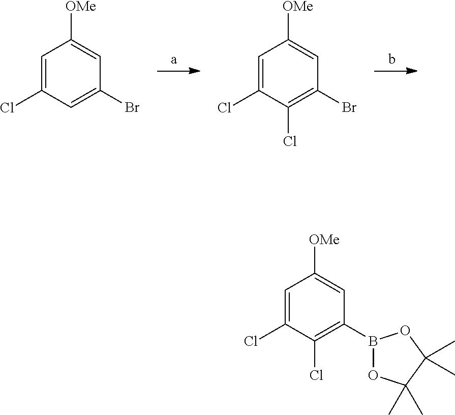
C1=C(Cl)C=C(Br)C=C1[OMe].C1=C(Cl)C(Cl)=C(Br)C=C1[OMe].C1=C(Cl)C(Cl)=C(B2OC(C)(C)C(C)(C)O2)C=C1[OMe]
